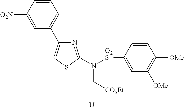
C1=CC([O2N])=CC(C2=CSC(N([O2S]C3=CC([OMe])=C([OMe])C=C3)C[CO2Et])=N2)=C1
